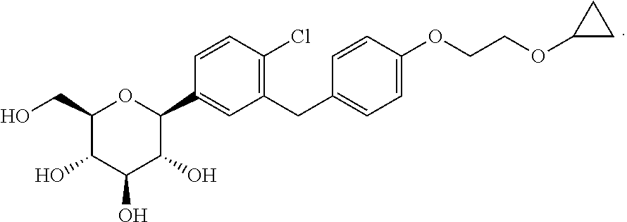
C1=CC(Cl)=C(CC2=CC=C(OCCOC3CC3)C=C2)C=C1C1C(O)C(O)C(O)C(CO)O1
